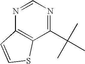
C12=C(C(C(C)(C)C)=NC=N1)SC=C2
